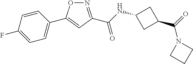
C1=C(C2=CC(C(NC3CC(C(=O)N4CCC4)C3)=O)=NO2)C=CC(F)=C1
